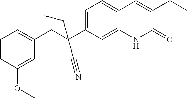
C(C1=CC=CC(OC)=C1)C(C1=CC=C2C(=C1)NC(=O)C(CC)=C2)(CC)C#N
